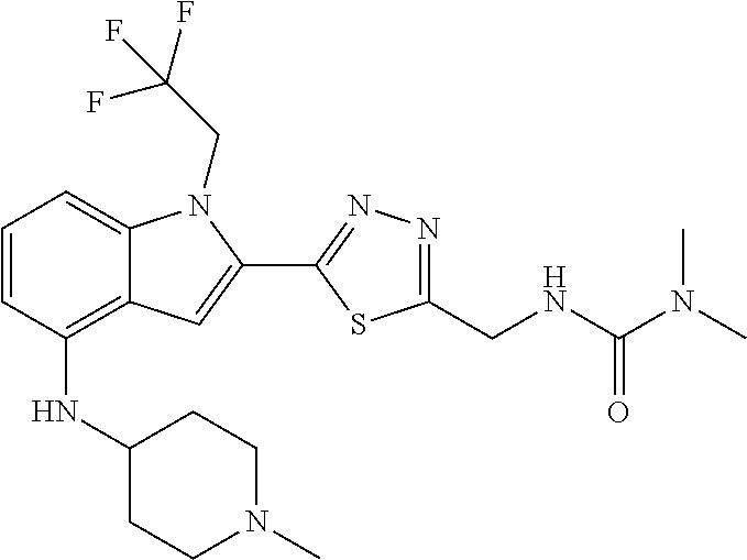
N1(C)CCC(NC2=C3C(=CC=C2)N(CC(F)(F)F)C(C2=NN=C(CNC(N(C)C)=O)S2)=C3)CC1
